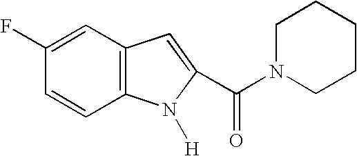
C1=C(F)C=CC2=C1C=C(C(=O)N1CCCCC1)N2[H]
